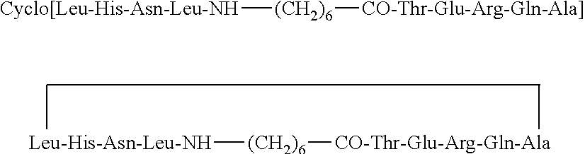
[Leu-His-Asn-Leu-NH][(CH2)6][CO-Thr-Glu-Arg-Gln-Ala].[Cyclo[Leu-His-Asn-Leu-NH][(CH2)6][CO-Thr-Glu-Arg-Gln-Ala]]
